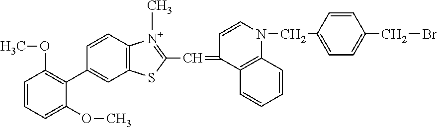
C1=CC=C(OC)C(C2=CC3=C(C=C2)[N+](C)=C(C=C2C4=C(N(CC5=CC=C(CBr)C=C5)C=C2)C=CC=C4)S3)=C1OC
